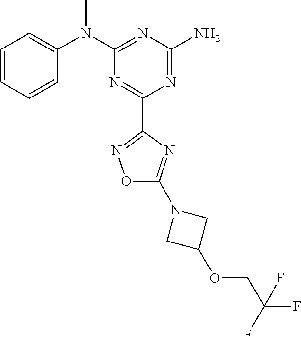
C1=CC=CC(N(C2=NC(N)=NC(C3=NOC(N4CC(OCC(F)(F)F)C4)=N3)=N2)C)=C1
